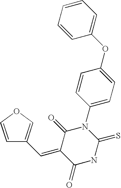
C1=COC=C1C=C1C(=O)NC(=S)N(C2=CC=C(OC3=CC=CC=C3)C=C2)C1=O
